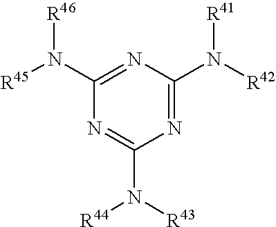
[R45]N(C1=NC(N([R42])[R41])=NC(N([R43])[R44])=N1)[R46]
